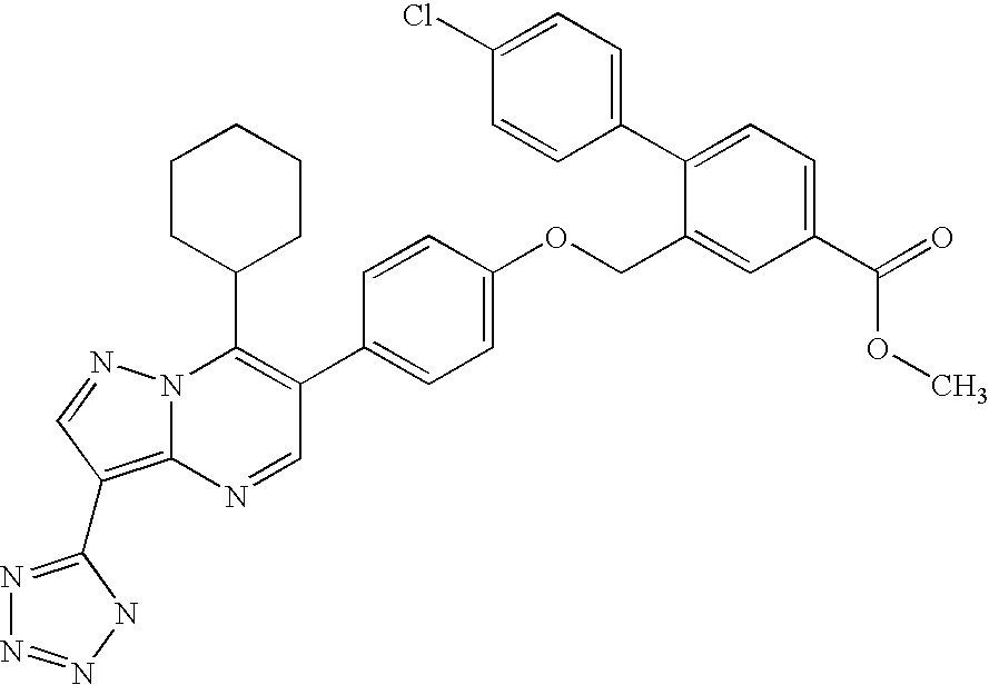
C1=C(C2=C(C3CCCCC3)N3C(=C(C4=NN=NN4)C=N3)N=C2)C=CC(OCC2=CC(C(OC)=O)=CC=C2C2=CC=C(Cl)C=C2)=C1
